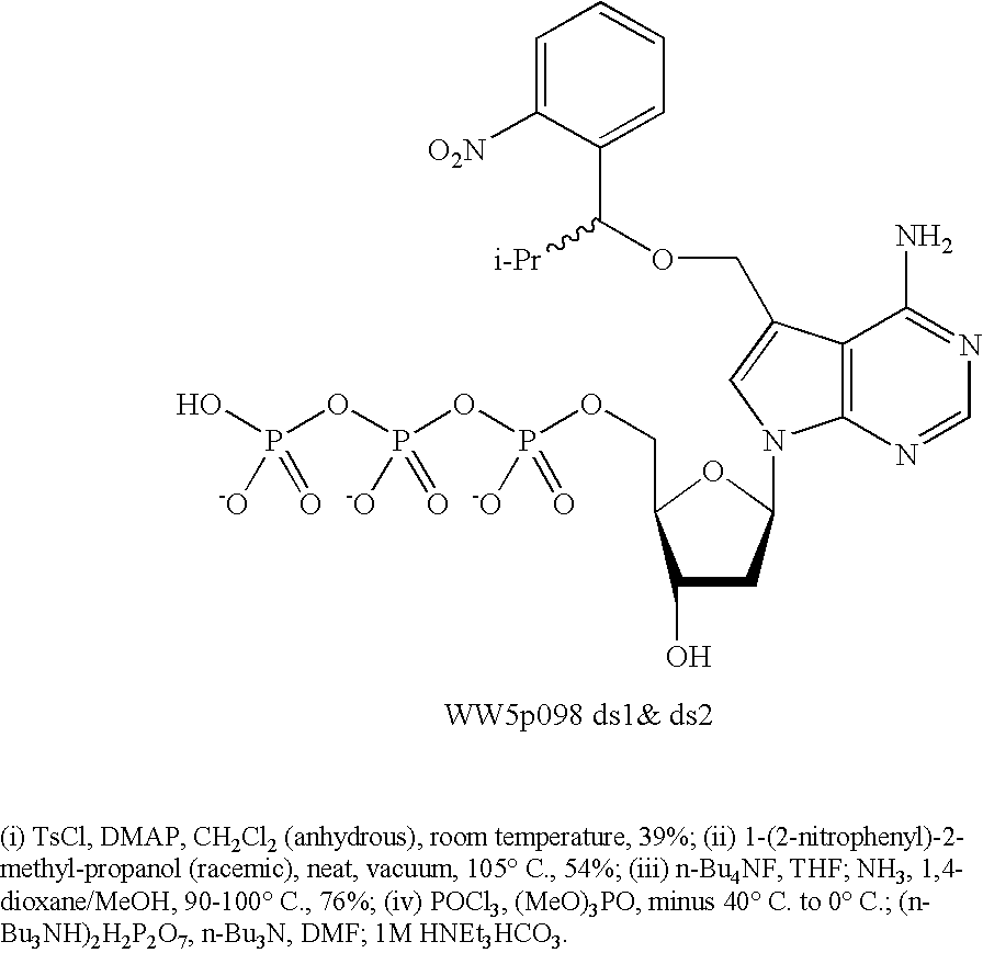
C12=C(C(COC(C3=CC=CC=C3[O2N])[i-Pr])=CN1C1CC(O)C(COP(OP(OP(O)([-O])=O)([-O])=O)([-O])=O)O1)C(N)=NC=N2
